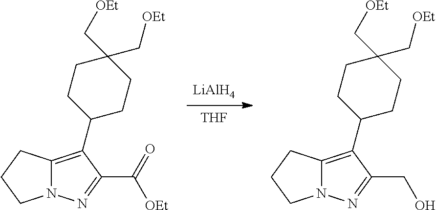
[LiAlH4].[THF].C12=C(C3CCC(C[OEt])(C[OEt])CC3)C(C([OEt])=O)=NN1CCC2.C12=C(C3CCC(C[OEt])(C[OEt])CC3)C(CO)=NN1CCC2
